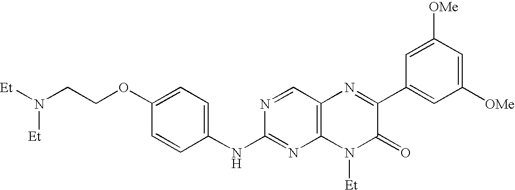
C(N([Et])[Et])COC1=CC=C(NC2=NC3=C(C=N2)N=C(C2=CC([OMe])=CC([OMe])=C2)C(=O)N3[Et])C=C1
